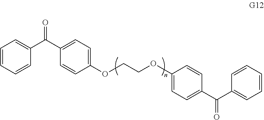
C1=CC=CC(C(C2=CC=C(OCCOC3=CC=C(C(C4=CC=CC=C4)=O)C=C3)C=C2)=O)=C1
